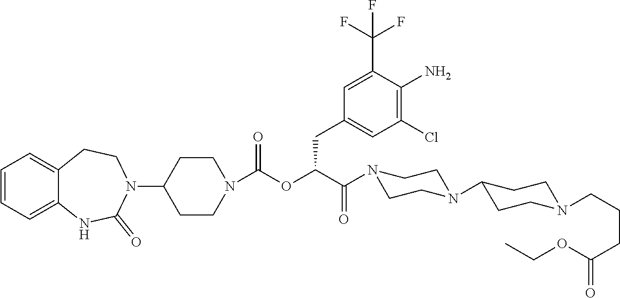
C1=CC=C2C(=C1)CCN(C1CCN(C(OC(C(N3CCN(C4CCN(CCCC(=O)OCC)CC4)CC3)=O)CC3=CC(Cl)=C(N)C(C(F)(F)F)=C3)=O)CC1)C(=O)N2
